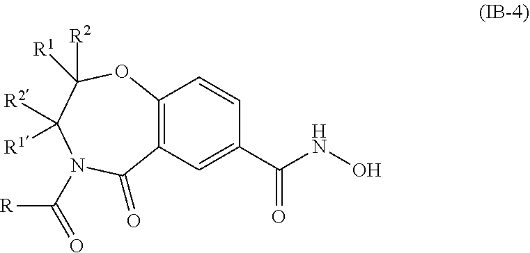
C12=C(C=C(C(NO)=O)C=C1)C(=O)N(C([R])=O)C([R2])([R1])C([R1])([R2])O2
